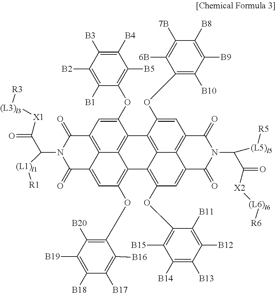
C1(OC2=C([B5])C([B4])=C([B3])C([B2])=C2[B1])=CC2=C3C4=C1C1=C5C(=C(OC6=C([B15])C([B14])=C([B13])C([B12])=C6[B11])C=C6C5=C(C=C1OC1=C([B10])C([B9])=C([B8])C([7B])=C1[6B])C(=O)N(C(C(=O)[X2][(L6)l6][R6])[(L5)l5][R5])C6=O)C4=C(OC1=C([B20])C([B19])=C([B18])C([B17])=C1[B16])C=C3C(=O)N(C(C(=O)[X1][(L3)l3][R3])[(L1)l1][R1])C2=O
